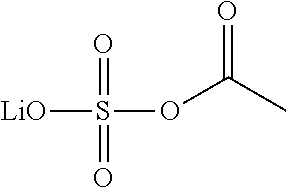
[LiO]S(OC(C)=O)(=O)=O
